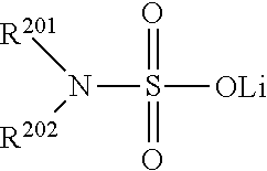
N(S(=O)(=O)[OLi])([R202])[R201]
